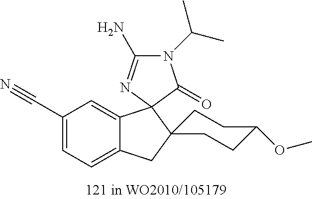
C1(C#N)=CC=C2C(=C1)C1(N=C(N)N(C(C)C)C1=O)C1(C2)CCC(OC)CC1
